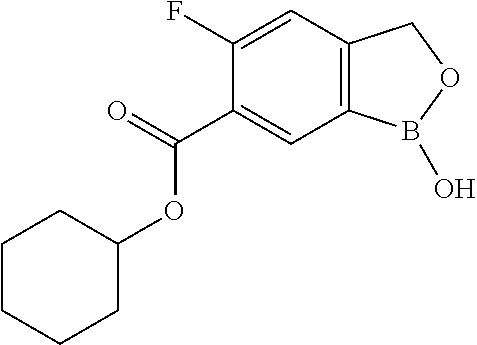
C1(C(=O)OC2CCCCC2)=CC2=C(C=C1F)COB2O
